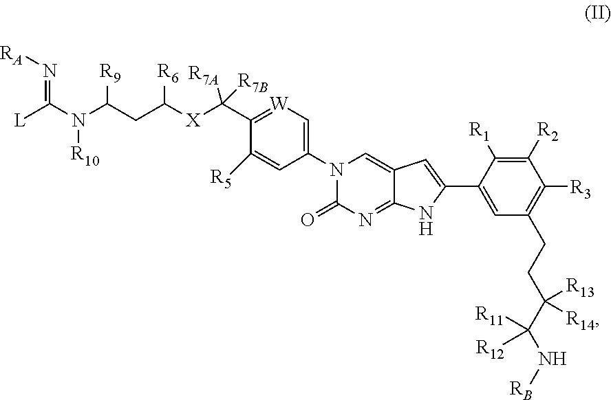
C1(C2=CC3=CN(C4=C[W]=C(C([X]C(CC(N(C([L])=N[RA])[R10])[R9])[R6])([R7B])[R7A])C([R5])=C4)C(=O)N=C3N2)=CC(CCC(C(N[RB])([R11])[R12])([R13])[R14])=C([R3])C([R2])=C1[R1]
